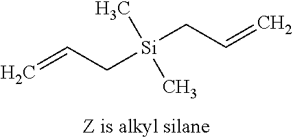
C=CC[Si](CC=C)(C)C
